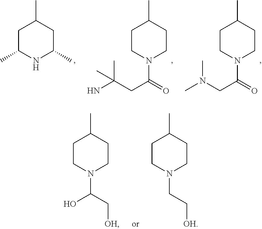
C1CN(C(CN(C)C)=O)CCC1C.C1CN(C(CC(C)(N)C)=O)CCC1C.C1C(C)NC(C)CC1C.C1CN(C(O)C[OH])CCC1C.C1CN(CC[OH])CCC1C
